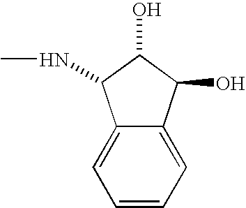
C1=CC=C2C(=C1)C(NC)C(O)C2O
